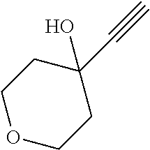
C1(O)(C#C)CCOCC1
